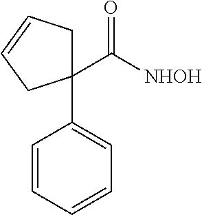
C1(C([NHOH])=O)(C2=CC=CC=C2)CC=CC1
